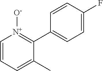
C1=CC(F)=CC=C1C1=[N+]([O-])C=CC=C1C
